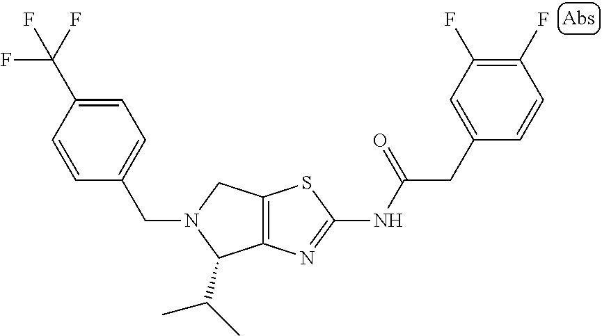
C1=CC(C(F)(F)F)=CC=C1CN1C(C(C)C)C2=C(C1)SC(NC(CC1=CC(F)=C(F)C=C1)=O)=N2
